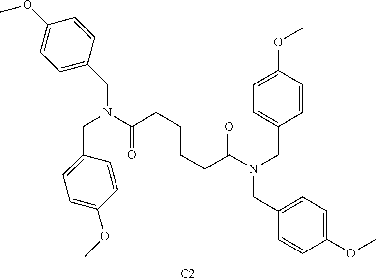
C(N(C(CCCCC(N(CC1=CC=C(OC)C=C1)CC1=CC=C(OC)C=C1)=O)=O)CC1=CC=C(OC)C=C1)C1=CC=C(OC)C=C1.[C2]
